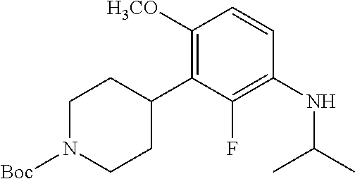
C1N([Boc])CCC(C2=C([H3CO])C=CC(NC(C)C)=C2F)C1
